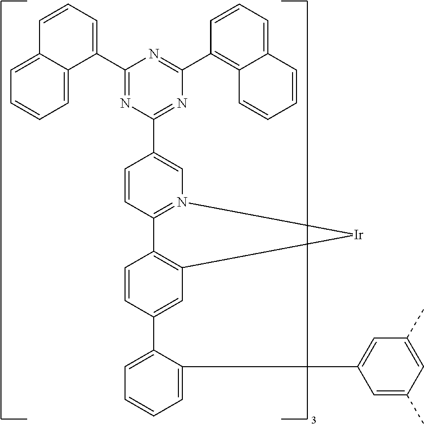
C1=C(C2=CC3=C(C=C2)C2=N(C=C(C4=NC(C5=C6C(=CC=C5)C=CC=C6)=NC(C5=CC=CC6=CC=CC=C56)=N4)C=C2)[Ir]3)C(C2=CC(C)=CC(C)=C2)=CC=C1
